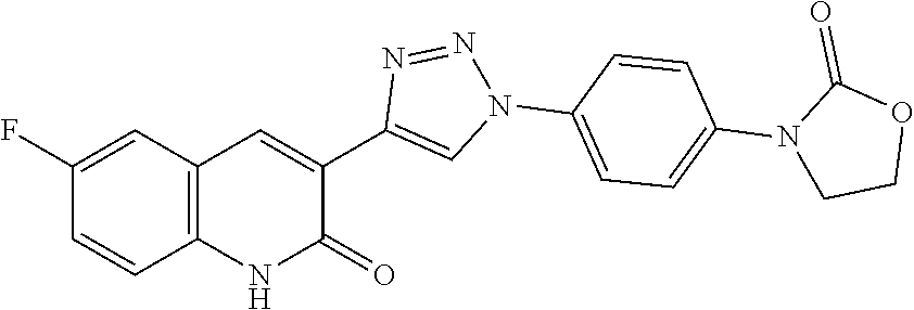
C1(F)=CC2=C(C=C1)NC(=O)C(C1=CN(C3=CC=C(N4CCOC4=O)C=C3)N=N1)=C2
